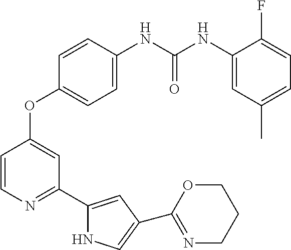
C1=CN=C(C2=CC(C3=NCCCO3)=CN2)C=C1OC1=CC=C(NC(NC2=CC(C)=CC=C2F)=O)C=C1
